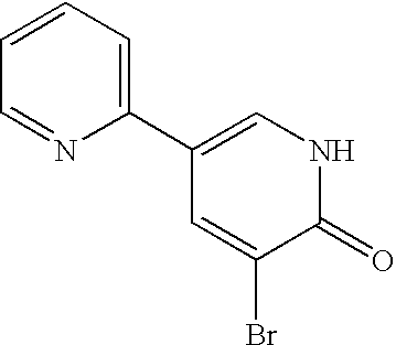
C1(C2=CNC(=O)C(Br)=C2)=CC=CC=N1
